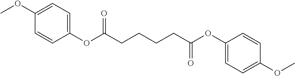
C(CC(=O)OC1=CC=C(OC)C=C1)CCC(OC1=CC=C(OC)C=C1)=O
